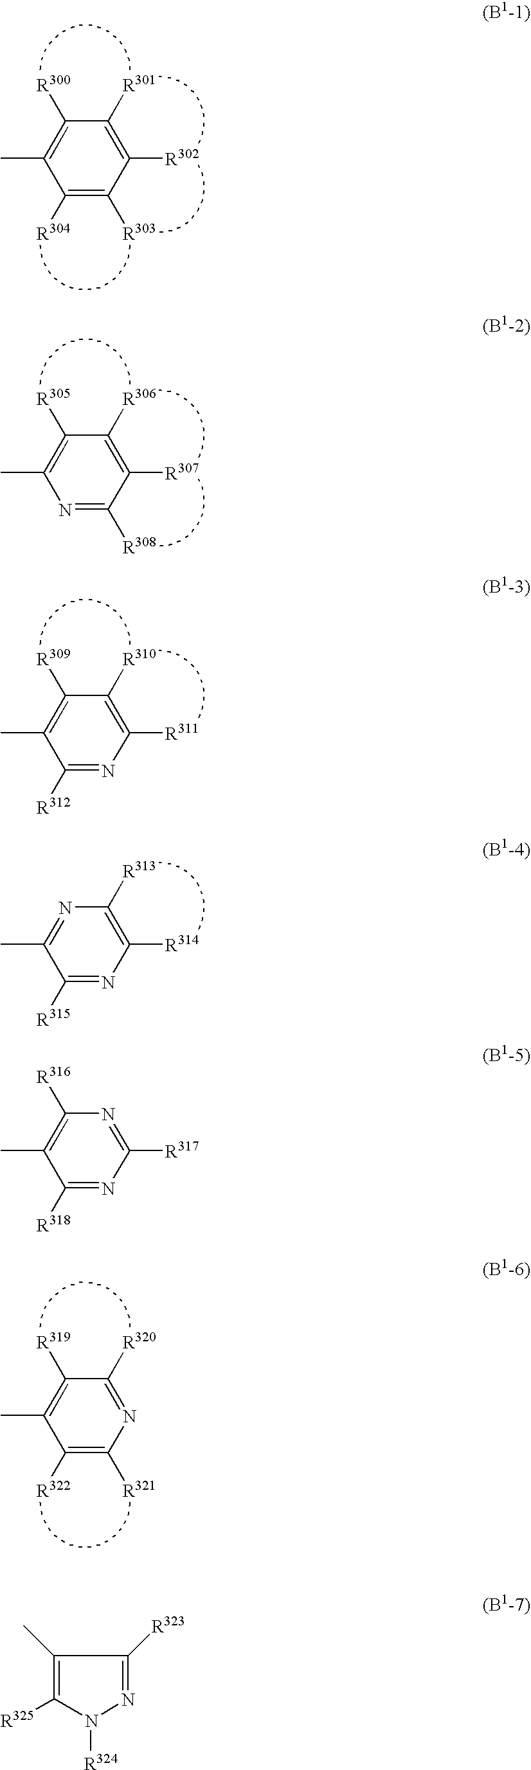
C1([R301])=C([R302])C([R303])=C([R304])C(C)=C1[R300].C1([R306])=C([R307])C([R308])=NC(C)=C1[R305].C1([R310])=C([R311])N=C([R312])C(C)=C1[R309].C1([R313])=C([R314])N=C([R315])C(C)=N1.N1=C([R317])N=C([R318])C(C)=C1[R316].C1([R320])=NC([R321])=C([R322])C(C)=C1[R319].C1(C)=C([R325])N([R324])N=C1[R323]
